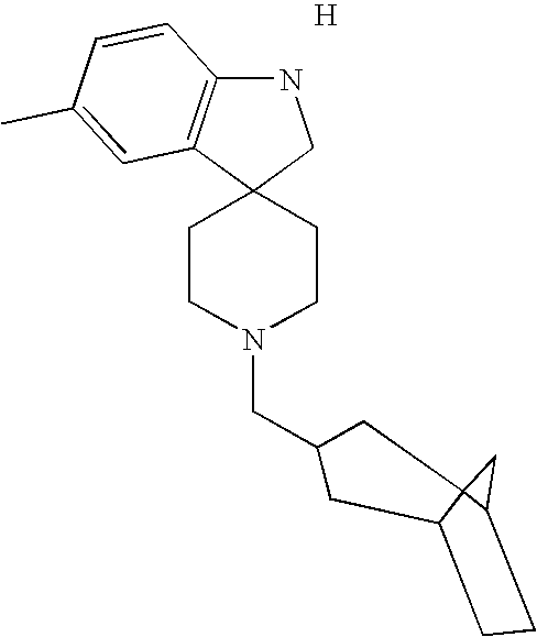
C1CN(CC2CC3C4(CC4CC3)C2)CCC12CNC1=C2C=C(C)C=C1.[H]
